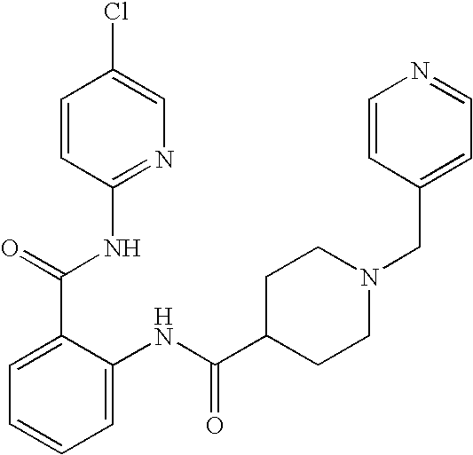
C1=CC(NC(C2=CC=CC=C2NC(C2CCN(CC3=CC=NC=C3)CC2)=O)=O)=NC=C1Cl
